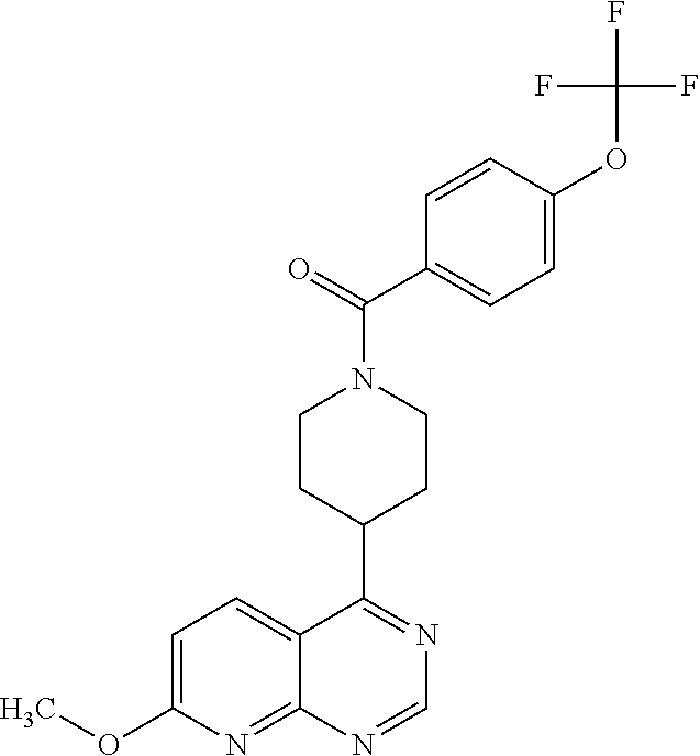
C1=C(OC)N=C2C(=C1)C(C1CCN(C(C3=CC=C(OC(F)(F)F)C=C3)=O)CC1)=NC=N2
